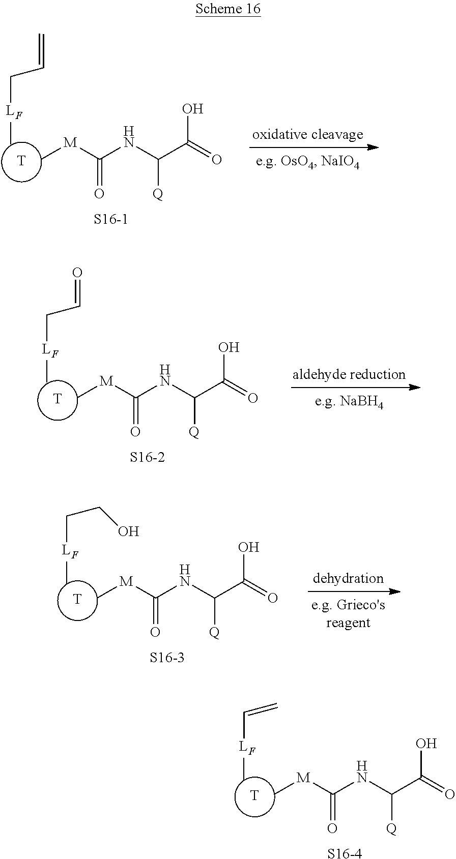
[T].C[LF]C=C.C[M]C(NC(C(=O)O)[Q])=O.[S16-4].[T].C[LF]CC=C.C[M]C(NC(C(=O)O)[Q])=O.[S16-1].[T].C[LF]CC=O.C[M]C(NC(C(=O)O)[Q])=O.[S16-2].[T].C[LF]CCO.C[M]C(NC(C(=O)O)[Q])=O.[S16-3]
